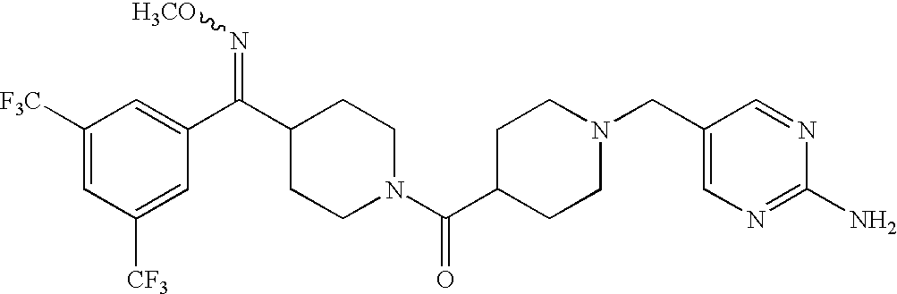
C1([F3C])=CC([CF3])=CC(C(C2CCN(C(C3CCN(CC4=CN=C(N)N=C4)CC3)=O)CC2)=N[H3CO])=C1
